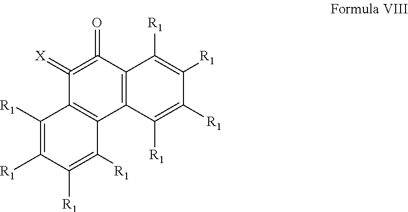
C12=C(C(=O)=C(=[X])C3=C1C([R1])=C([R1])C([R1])=C3[R1])C([R1])=C([R1])C([R1])=C2[R1]
